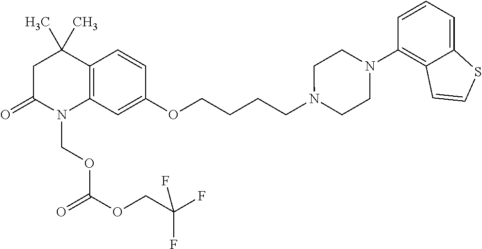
C1C(=O)N(COC(OCC(F)(F)F)=O)C2=C(C1(C)C)C=CC(OCCCCN1CCN(C3=C4C(=CC=C3)SC=C4)CC1)=C2
